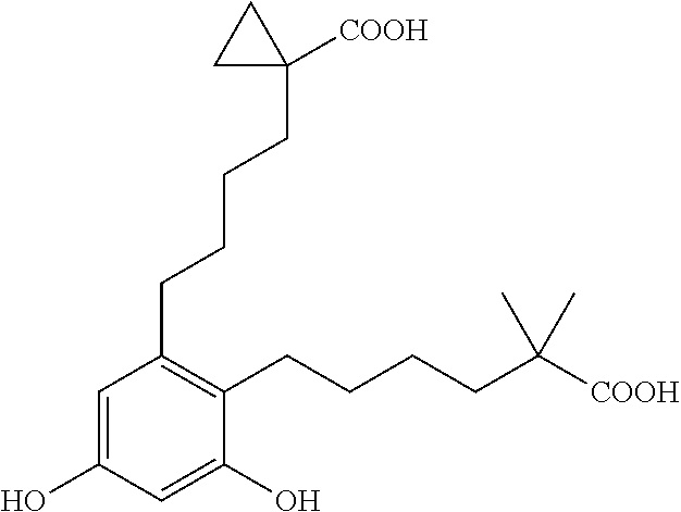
C1=C(O)C=C(O)C(CCCCC([COOH])(C)C)=C1CCCCC1([COOH])CC1
